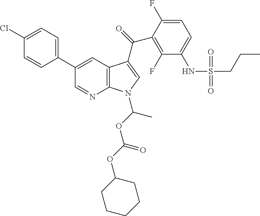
C12=C(C=C(C3=CC=C(Cl)C=C3)C=N1)C(C(=O)C1=C(F)C(NS(CCC)(=O)=O)=CC=C1F)=CN2C(OC(OC1CCCCC1)=O)C
